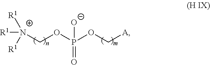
[R1][N+]([R1])([R1])COP(OC[A])(=O)[O-]
